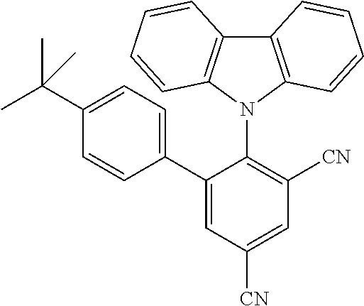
C12=C(N(C3=C([CN])C=C([CN])C=C3C3=CC=C(C(C)(C)C)C=C3)C3=C1C=CC=C3)C=CC=C2
